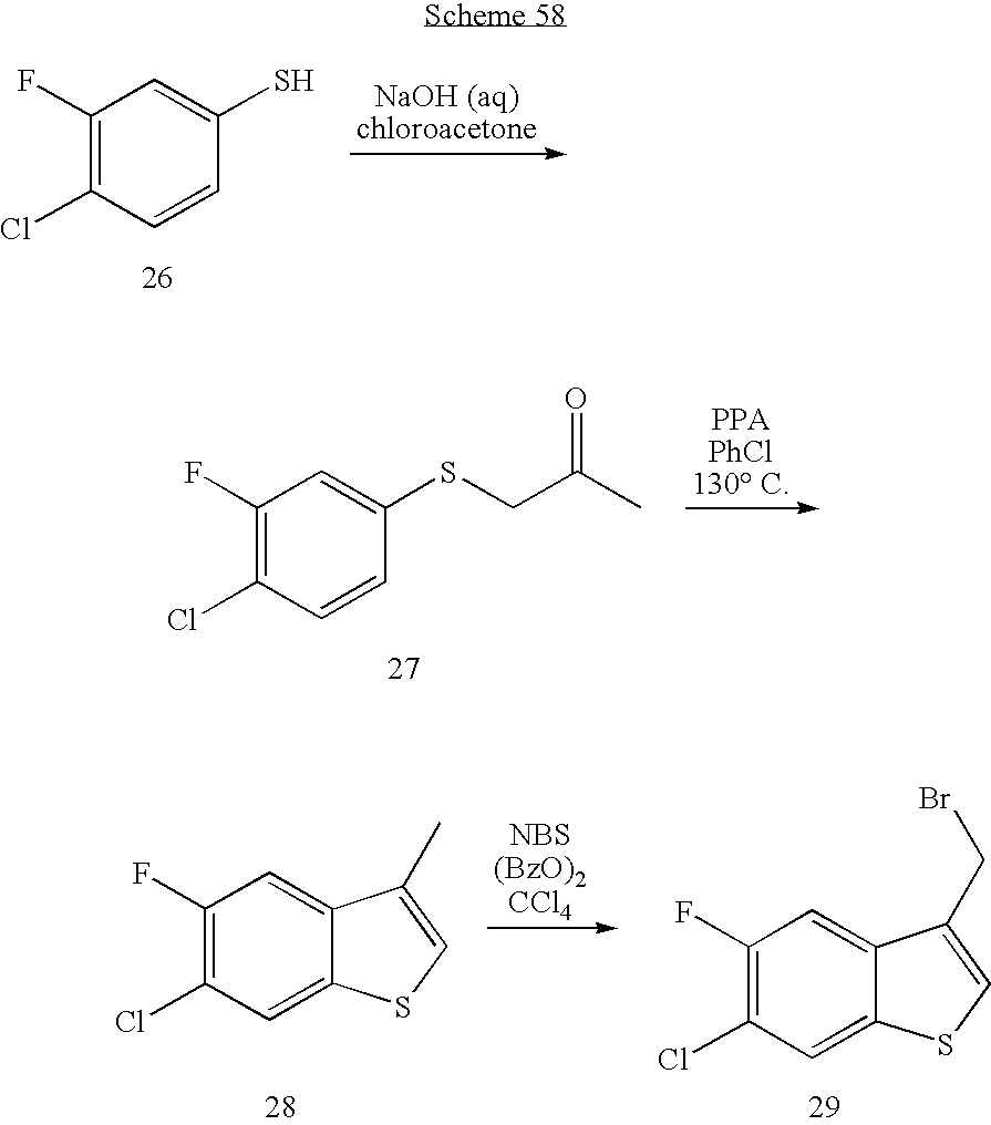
C1(F)=C(Cl)C=CC(S)=C1.C1(F)=C(Cl)C=CC(SCC(C)=O)=C1.C1(F)=C(Cl)C=C2C(=C1)C(CBr)=CS2.C1(F)=C(Cl)C=C2C(=C1)C(C)=CS2
